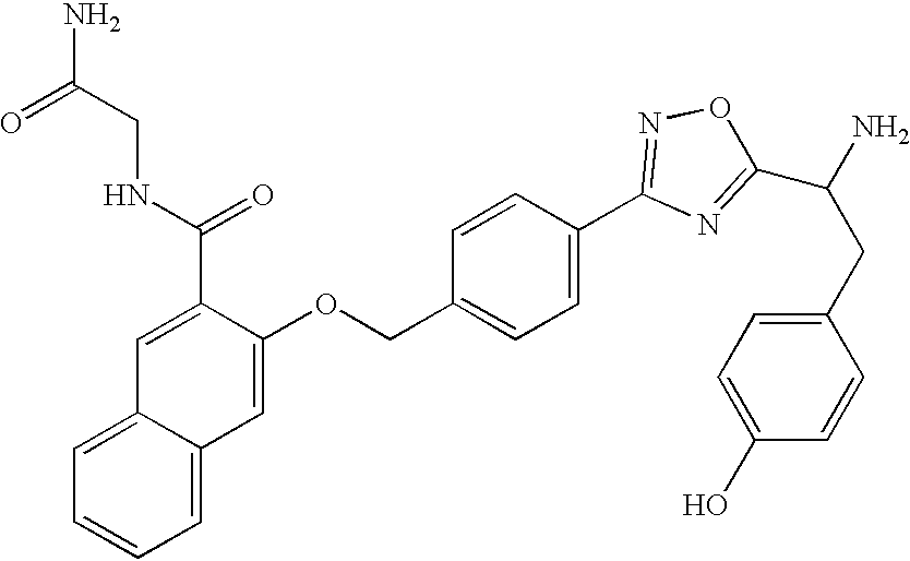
NC(=O)CNC(=O)C1=CC2=CC=CC=C2C=C1OCC1=CC=C(C2=NOC(C(N)CC3=CC=C(O)C=C3)=N2)C=C1
